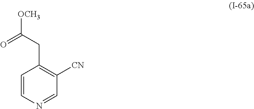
C1=CN=CC([CN])=C1CC([OCH3])=O
